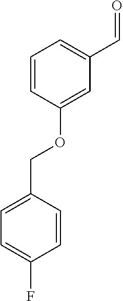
C1=CC(OCC2=CC=C(F)C=C2)=CC(C=O)=C1
